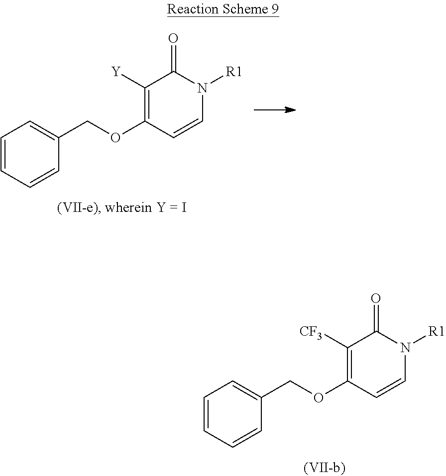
C1([Y])=C(OCC2=CC=CC=C2)C=CN([R1])C1=O.C1([CF3])=C(OCC2=CC=CC=C2)C=CN([R1])C1=O
